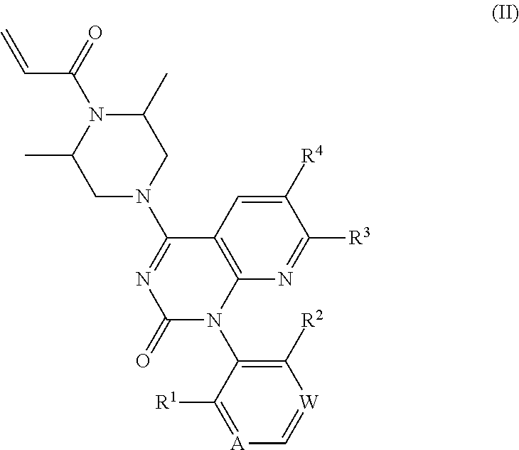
C1([R2])=C(N2C3=C(C(N4CC(C)N(C(=O)C=C)C(C)C4)=NC2=O)C=C([R4])C([R3])=N3)C([R1])=[A]C=[W]1
